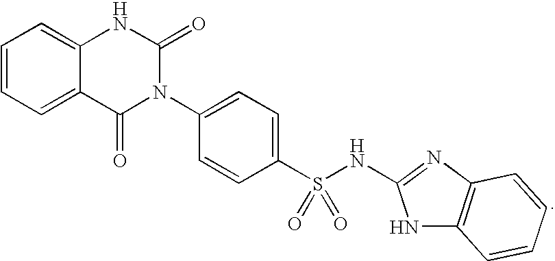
C1=CC=C2C(=C1)NC(=O)N(C1=CC=C(S(NC3=NC4=C(N3)C=CC=C4)(=O)=O)C=C1)C2=O
